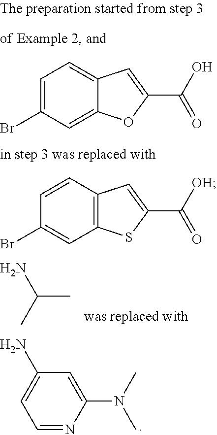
C1=CC2=C(C=C1Br)SC(C([OH])=O)=C2.C1=NC(N(C)C)=CC(N)=C1.CC(C)N.C1=C(Br)C=C2C(=C1)C=C(C(O)=O)O2
